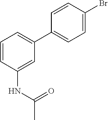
C1=C(Br)C=CC(C2=CC=CC(NC(C)=O)=C2)=C1
